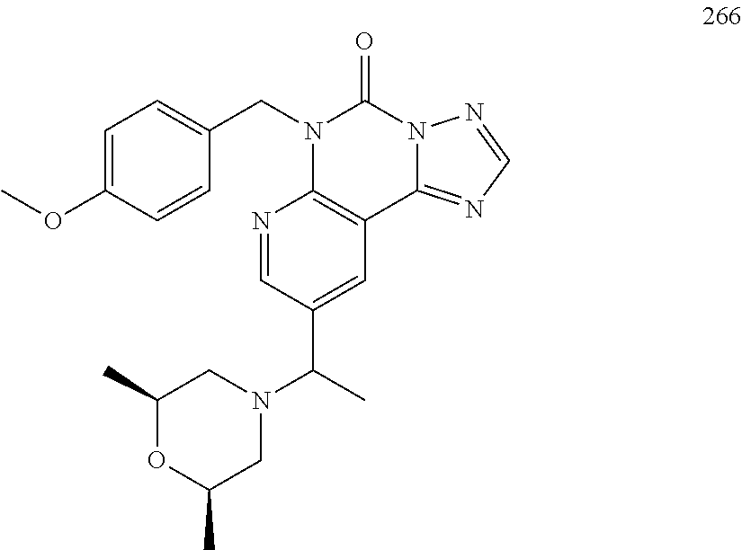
C1=C(OC)C=CC(CN2C(=O)N3C(=NC=N3)C3=C2N=CC(C(N2CC(C)OC(C)C2)C)=C3)=C1
